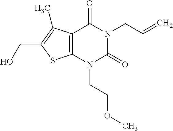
C12=C(N(CCOC)C(=O)N(CC=C)C1=O)SC(CO)=C2C
